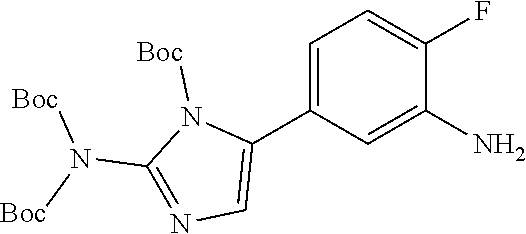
N(C1=NC=C(C2=CC=C(F)C(N)=C2)N1[Boc])([Boc])[Boc]
